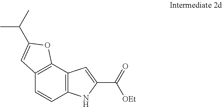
C12=C(C3=C(C=C1)NC(C(=O)[OEt])=C3)OC(C(C)C)=C2
